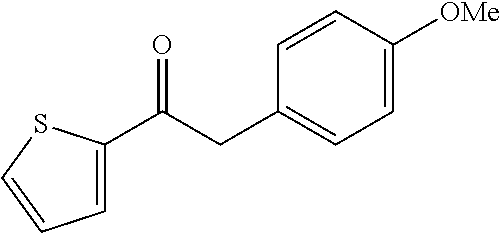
C1=C(C(CC2=CC=C([OMe])C=C2)=O)SC=C1
